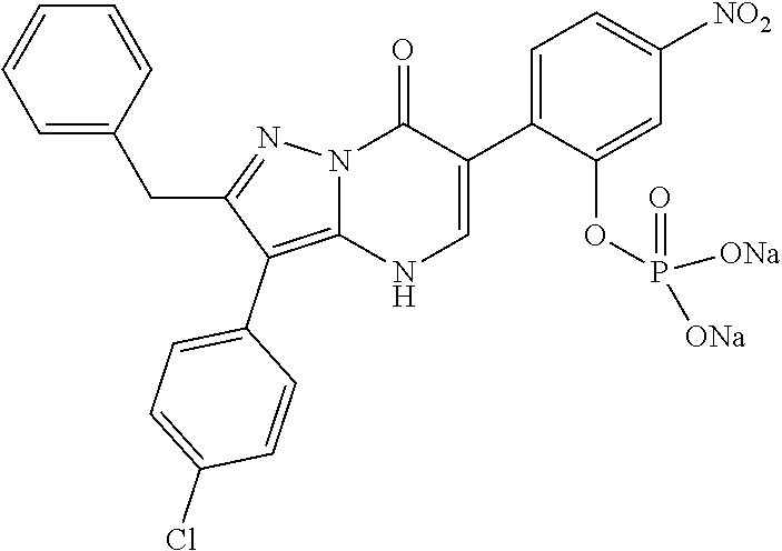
O=C1N2C(=C(C3=CC=C(Cl)C=C3)C(CC3=CC=CC=C3)=N2)NC=C1C1=CC=C([NO2])C=C1OP(=O)([ONa])[ONa]
